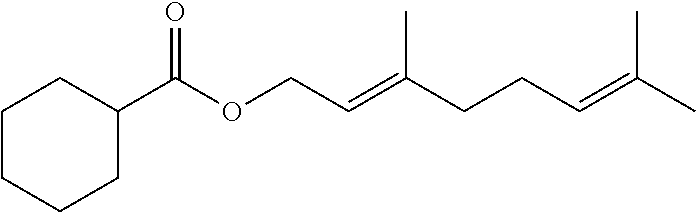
CC(=CCCC(=CCOC(C1CCCCC1)=O)C)C
